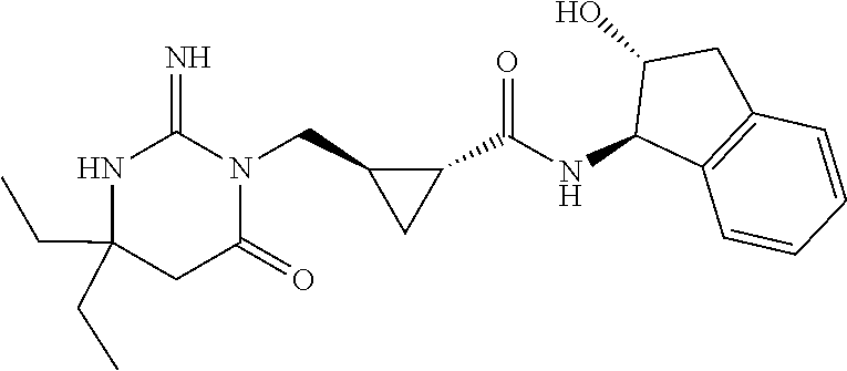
C(C1(CC)NC(=N)N(CC2C(C(NC3C4=C(CC3O)C=CC=C4)=O)C2)C(=O)C1)C
